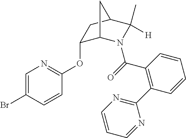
O(C1C2N(C(=O)C3=C(C4=NC=CC=N4)C=CC=C3)C([H])(C)C(C1)C2)C1=NC=C(Br)C=C1
